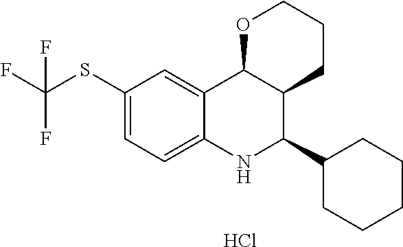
C12=CC(SC(F)(F)F)=CC=C1NC(C1CCCCC1)C1C2OCCC1.Cl
